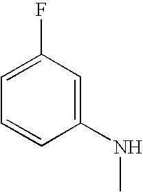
C1(NC)=CC(F)=CC=C1
